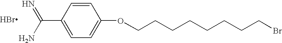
C1=CC(C(N)=N)=CC=C1OCCCCCCCCBr.Br
